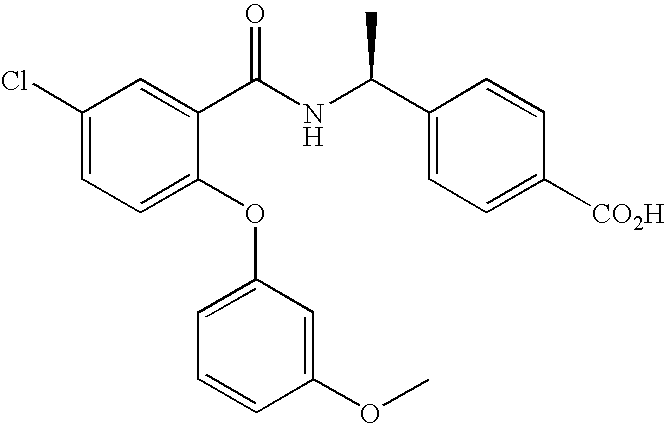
C1(Cl)=CC=C(OC2=CC=CC(OC)=C2)C(C(NC(C2=CC=C([CO2H])C=C2)C)=O)=C1
